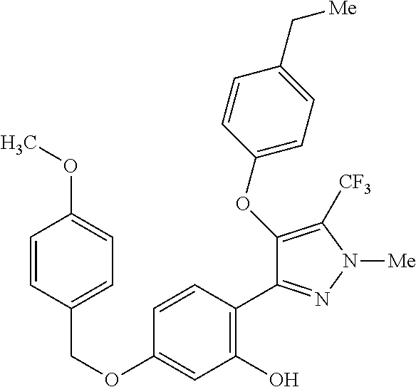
C(OC1=CC(O)=C(C2=NN([Me])C([CF3])=C2OC2=CC=C(C[Me])C=C2)C=C1)C1=CC=C(OC)C=C1
